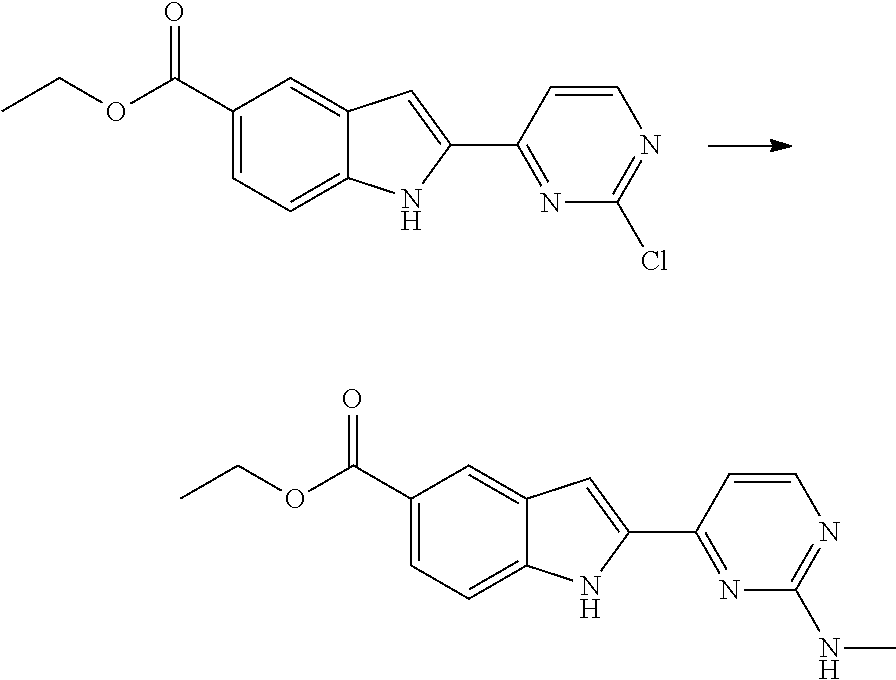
C1(C(OCC)=O)=CC=C2C(=C1)C=C(C1=NC(Cl)=NC=C1)N2.C1(C(OCC)=O)=CC=C2C(=C1)C=C(C1=NC(NC)=NC=C1)N2
